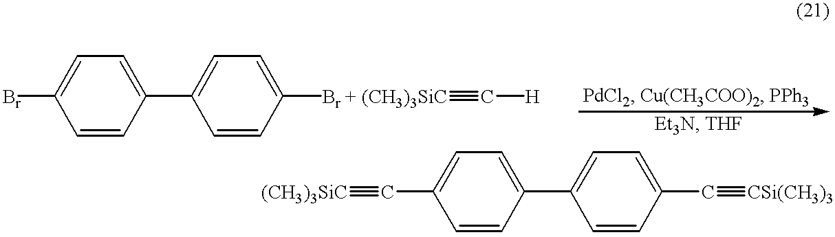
BrC1=CC=C(C2=CC=C([Br + (CH3)3SiC]#C[H])C=C2)C=C1.[(CH3)3SiC]#CC1=CC=C(C2=CC=C(C#[CSi(CH3)3])C=C2)C=C1
